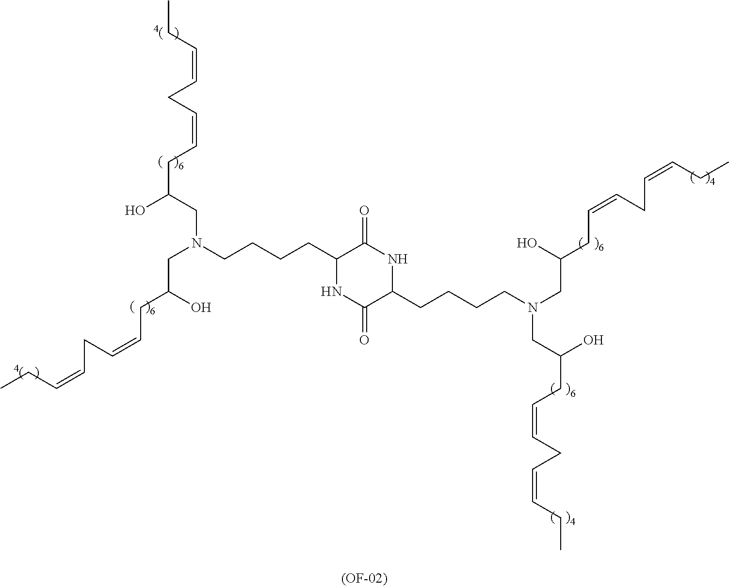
C1(CCCCN(CC(O)CC=CCC=CCC)CC(CC=CCC=CCC)O)NC(=O)C(CCCCN(CC(O)CC=CCC=CCC)CC(O)CC=CCC=CCC)NC1=O
